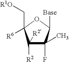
C1([R2])([R2])C(F)(C)C([Base])OC1([R6])C[R1O]
